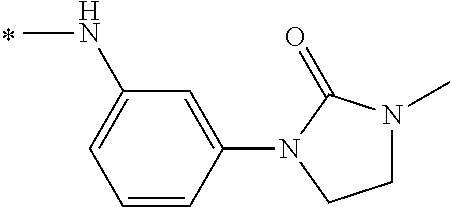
CNC1=CC=CC(N2CCN(C)C2=O)=C1
